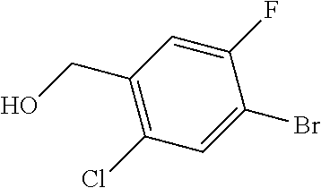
C1(F)=CC(CO)=C(Cl)C=C1Br
